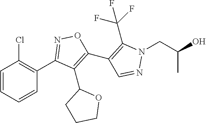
C1(C2=NOC(C3=C(C(F)(F)F)N(CC(O)C)N=C3)=C2C2OCCC2)=C(Cl)C=CC=C1
